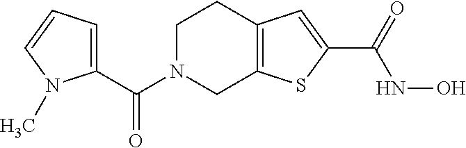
C1(C(N2CC3=C(CC2)C=C(C(=O)NO)S3)=O)=CC=CN1C
